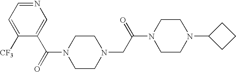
N1=CC=C([CF3])C(C(=O)N2CCN(CC(N3CCN(C4CCC4)CC3)=O)CC2)=C1
